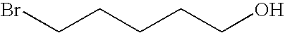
C(CCCCO)Br
